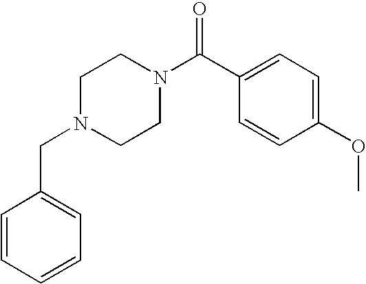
C(N1CCN(C(C2=CC=C(OC)C=C2)=O)CC1)C1=CC=CC=C1
